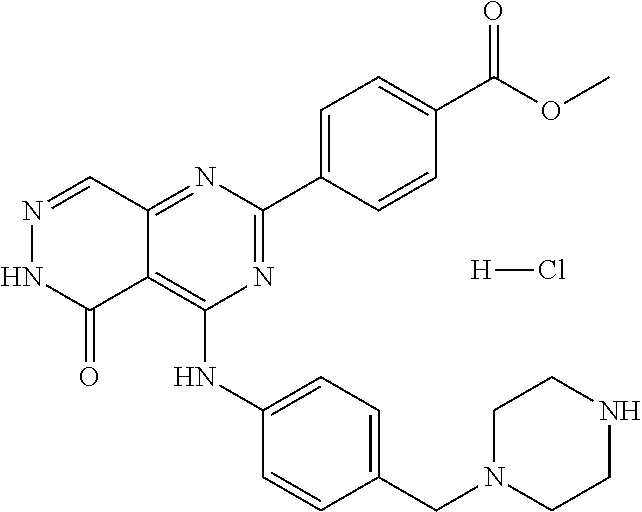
C1=C(C2=NC(NC3=CC=C(CN4CCNCC4)C=C3)=C3C(=N2)C=NNC3=O)C=CC(C(OC)=O)=C1.[H]Cl
